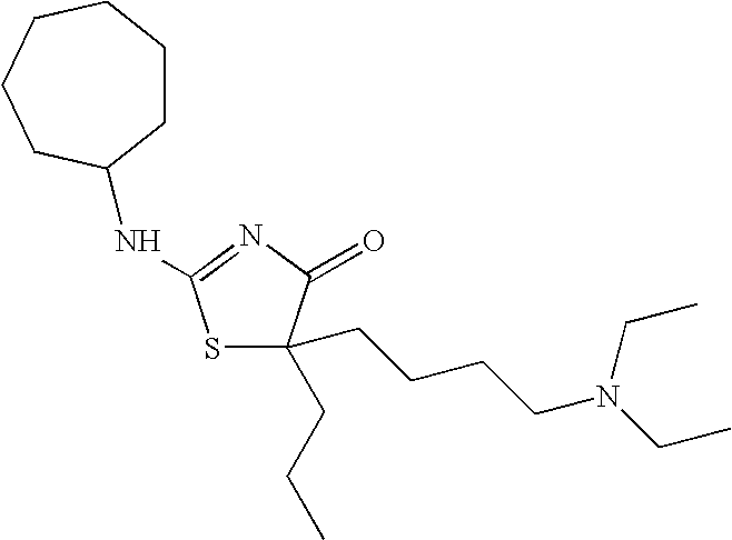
S1C(CCC)(CCCCN(CC)CC)C(=O)N=C1NC1CCCCCC1
